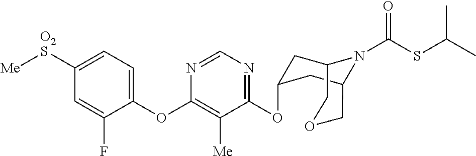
C1=C([O2S][Me])C=C(F)C(OC2=C([Me])C(OC3CC4N(C(=O)SC(C)C)C(COC4)C3)=NC=N2)=C1
